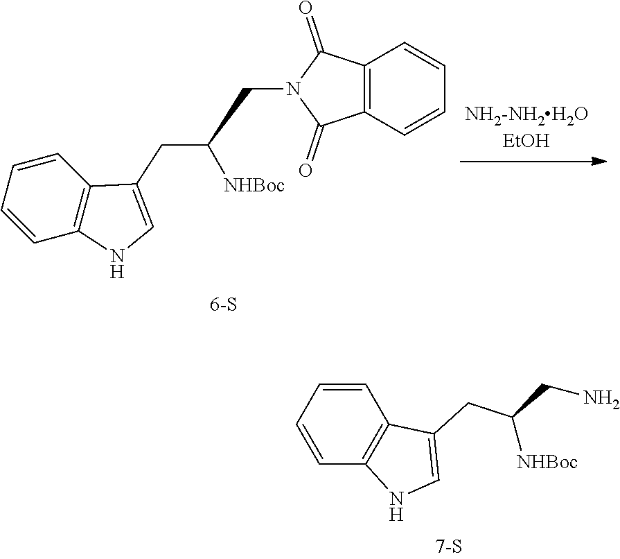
C1=CC=CC2=C1NC=C2CC([NHBoc])CN1C(=O)C2=C(C1=O)C=CC=C2.C1=CC=CC2=C1NC=C2CC([NHBoc])CN
